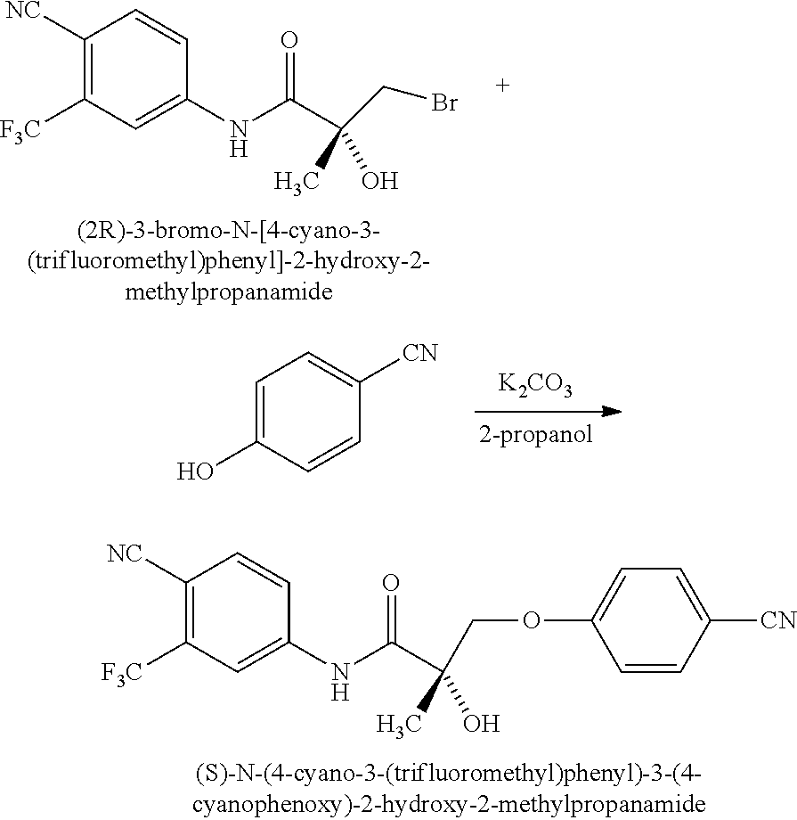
C1(NC(=O)C(CBr)(C)O)=CC([F3C])=C([NC])C=C1.[K2CO3].C1(O)=CC=C([CN])C=C1.C1(NC(=O)C(COC2=CC=C([CN])C=C2)(C)O)=CC([F3C])=C([NC])C=C1
